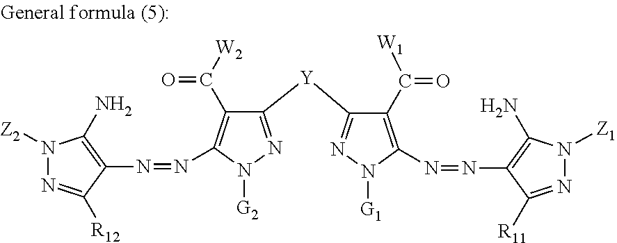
C1(C([W1])=O)=C(N=NC2=C(N)N([Z1])N=C2[R11])N([G1])N=C1[Y]C1=NN([G2])C(N=NC2=C(N)N([Z2])N=C2[R12])=C1C([W2])=O
